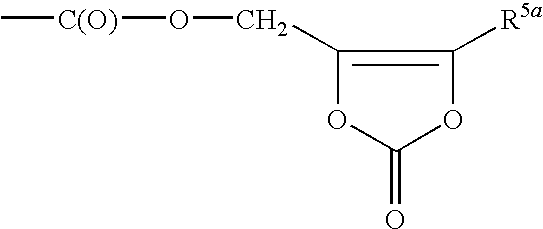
C1(CO[C(O)]C)=C([R5a])OC(=O)O1
